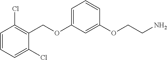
C1=C(OCC2=C(Cl)C=CC=C2Cl)C=C(OCCN)C=C1
